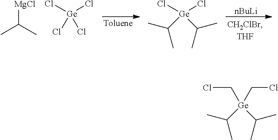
[nBuLi].[MgCl]C(C)C.Cl[Ge](Cl)(Cl)Cl.Cl[Ge](Cl)(C(C)C)C(C)C.[Ge](C(C)C)(C(C)C)(CCl)CCl
